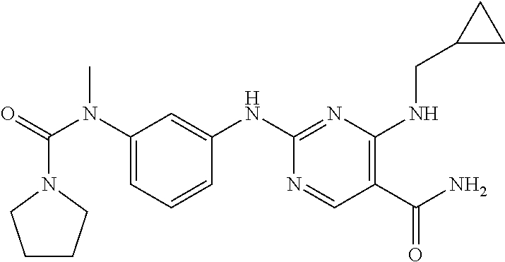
C(N(C1=CC=CC(NC2=NC(NCC3CC3)=C(C(N)=O)C=N2)=C1)C)(N1CCCC1)=O
